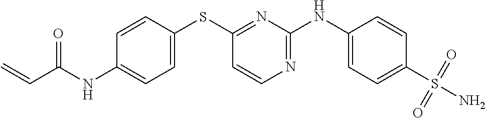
C1(NC(C=C)=O)=CC=C(SC2=NC(NC3=CC=C(S(=O)(=O)N)C=C3)=NC=C2)C=C1
